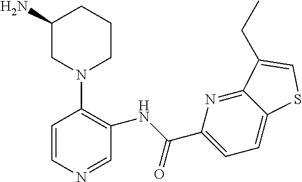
C1(N)CN(C2=C(NC(=O)C3=CC=C4C(=N3)C(CC)=CS4)C=NC=C2)CCC1
